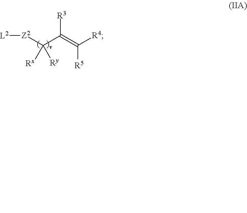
C(C(=C([R4])[R5])[R3])([Z2][L2])([Ry])[Rx]
